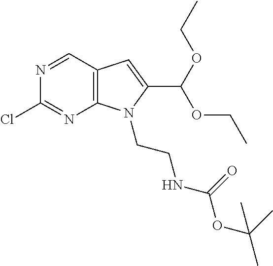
ClC1=NC2=C(C=N1)C=C(C(OCC)OCC)N2CCNC(OC(C)(C)C)=O
